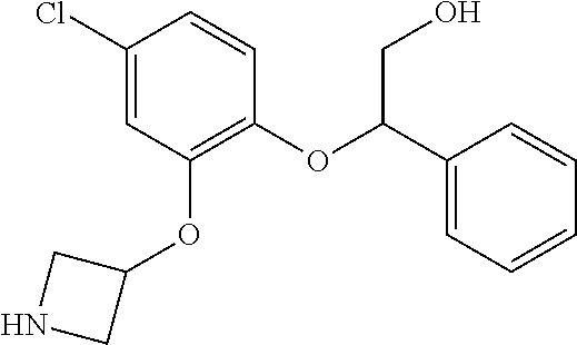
C1(Cl)=CC(OC2CNC2)=C(OC(C2=CC=CC=C2)CO)C=C1
